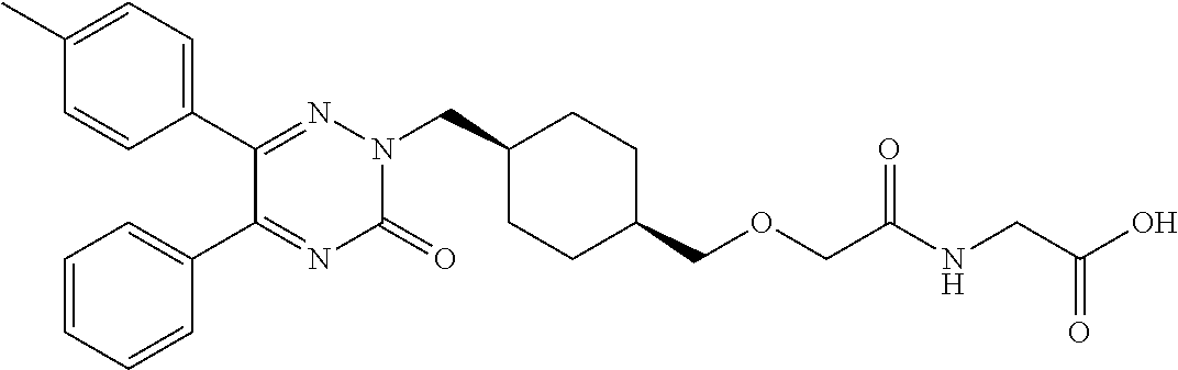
C1(C2=NN(CC3CCC(COCC(NCC(O)=O)=O)CC3)C(=O)N=C2C2=CC=CC=C2)=CC=C(C)C=C1
